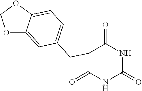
C1(=O)NC(=O)NC(=O)C1CC1=CC=C2C(=C1)OCO2
